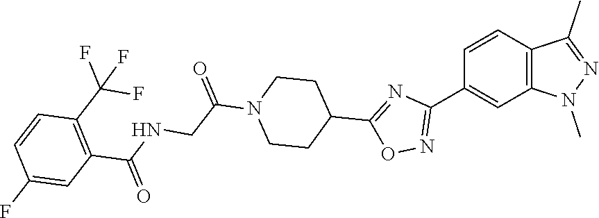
C1=CC(C2=NOC(C3CCN(C(CNC(=O)C4=C(C(F)(F)F)C=CC(F)=C4)=O)CC3)=N2)=CC2=C1C(C)=NN2C
